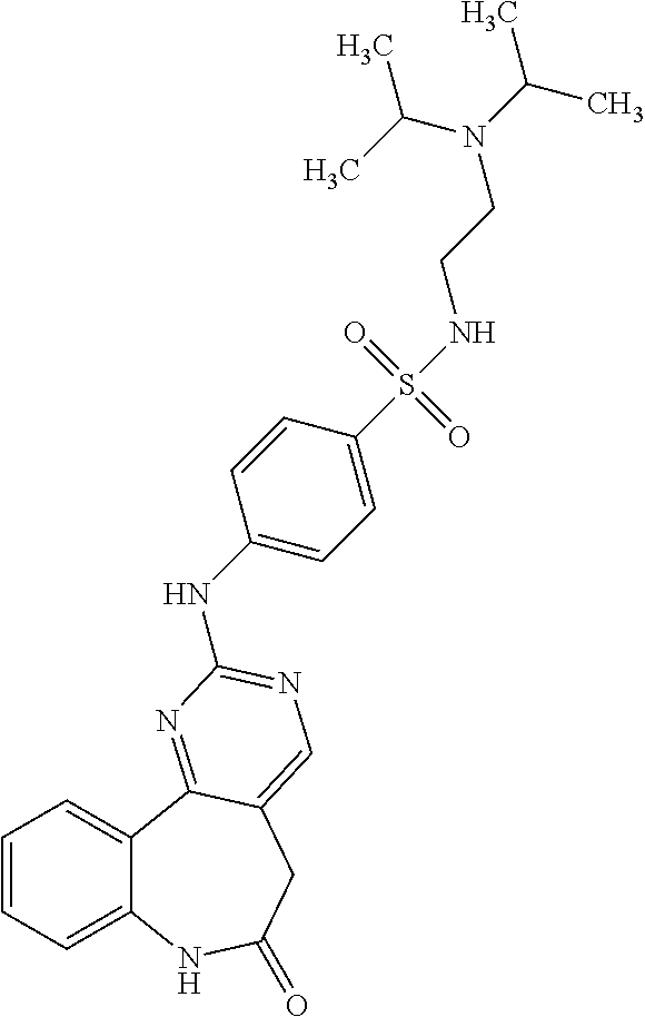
C1=CC=C2C(=C1)C1=NC(NC3=CC=C(S(=O)(=O)NCCN(C(C)C)C(C)C)C=C3)=NC=C1CC(=O)N2
